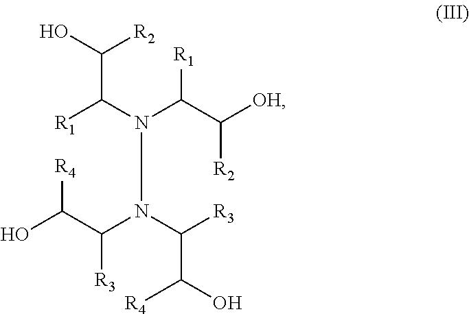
[R1]C(N(C(C([OH])[R2])[R1])N(C(C(O)[R4])[R3])C([R3])C(O)[R4])C([R2])O
